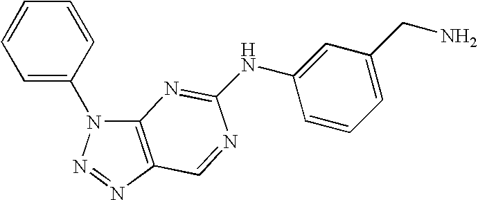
C12=C(N=NN1C1=CC=CC=C1)C=NC(NC1=CC(CN)=CC=C1)=N2
